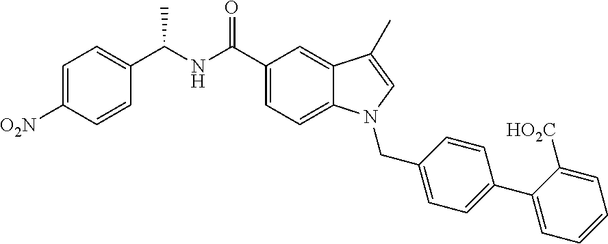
C1=C([O2N])C=CC(C(NC(C2=CC=C3C(=C2)C(C)=CN3CC2=CC=C(C3=CC=CC=C3[HO2C])C=C2)=O)C)=C1
